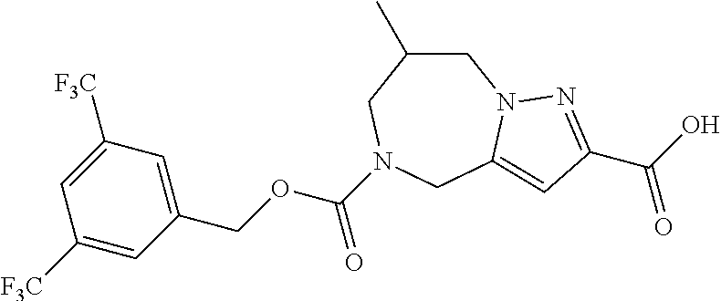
C1C(C)CN(C(OCC2=CC([F3C])=CC([F3C])=C2)=O)CC2=CC(C(O)=O)=NN12
